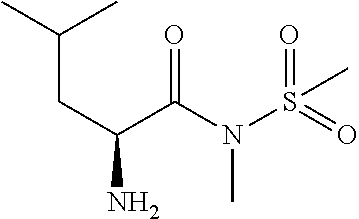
C(CC(N)C(N(S(=O)(=O)C)C)=O)(C)C
